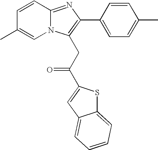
C1=CC2=NC(C3=CC=C(C)C=C3)=C(CC(=O)C3=CC4=CC=CC=C4S3)N2C=C1C
